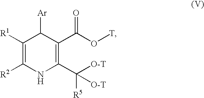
C1([R1])=C([R2])NC(C([O-T])([O-T])[R5])=C(C(O[T])=O)C1[Ar]
